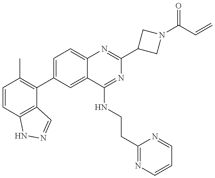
C1=CC2=C(C(C3=CC=C4C(=C3)C(NCCC3=NC=CC=N3)=NC(C3CN(C(C=C)=O)C3)=N4)=C1C)C=NN2
